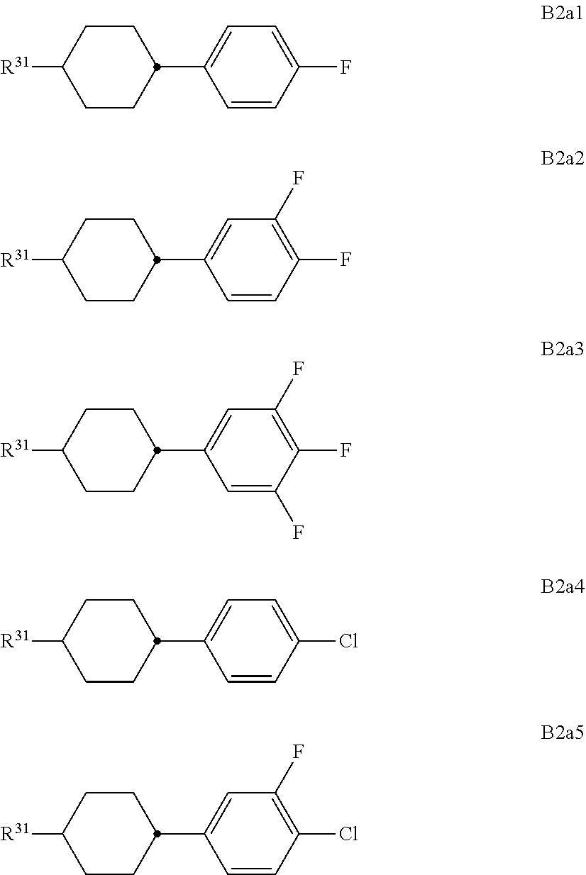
C1=CC(F)=CC=C1C1CCC([R31])CC1.C1=CC(F)=C(F)C=C1C1CCC([R31])CC1.C1=C(F)C(F)=C(F)C=C1C1CCC([R31])CC1.C1=CC(Cl)=CC=C1C1CCC([R31])CC1.C1=CC(Cl)=C(F)C=C1C1CCC([R31])CC1
